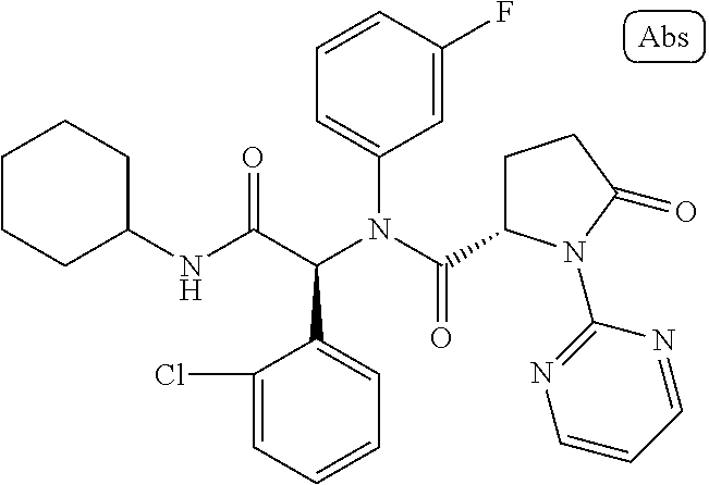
C1CCC(NC(C(N(C(=O)C2CCC(=O)N2C2=NC=CC=N2)C2=CC=CC(F)=C2)C2=CC=CC=C2Cl)=O)CC1
